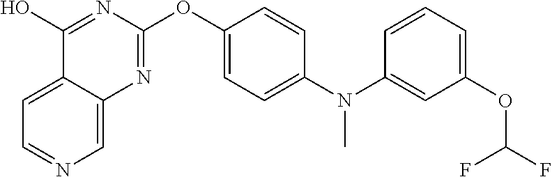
C1=C2C(=CN=C1)N=C(OC1=CC=C(N(C3=CC(OC(F)F)=CC=C3)C)C=C1)N=C2O
